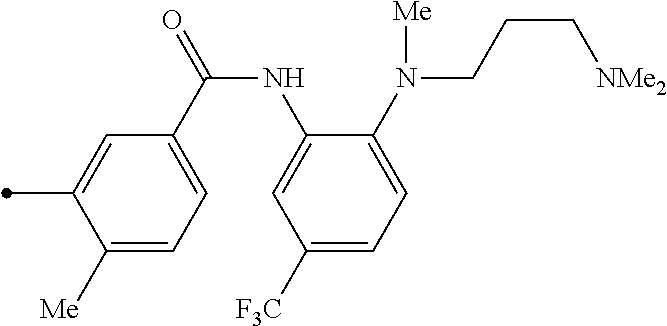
C1([Me])=CC=C(C(=O)NC2=CC([F3C])=CC=C2N(CCC[NMe2])[Me])C=C1C
